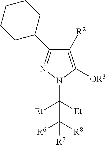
C1([R2])=C([OR3])N(C([Et])([Et])C([R8])([R6])[R7])N=C1C1CCCCC1
